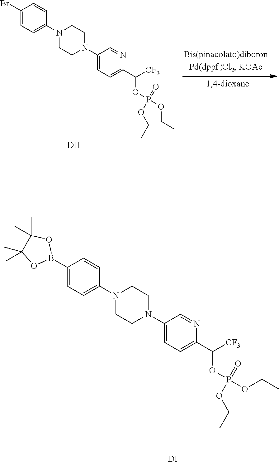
C1(B2OC(C)(C)C(C)(C)O2)=CC=C(N2CCN(C3=CC=C(C(OP(OCC)(=O)OCC)[CF3])N=C3)CC2)C=C1.[DI].C1(Br)=CC=C(N2CCN(C3=CC=C(C(OP(OCC)(=O)OCC)[CF3])N=C3)CC2)C=C1.[DH]
